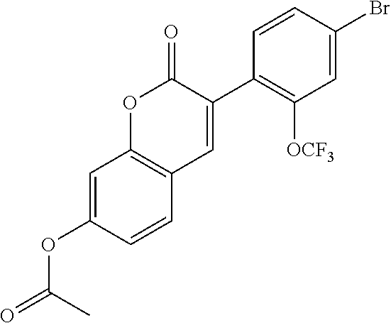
C1=CC(Br)=CC([OCF3])=C1C1=CC2=C(OC1=O)C=C(OC(=O)C)C=C2
